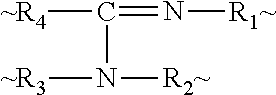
[~R4]C(=N[R1~])N([~R3])[R2~]
